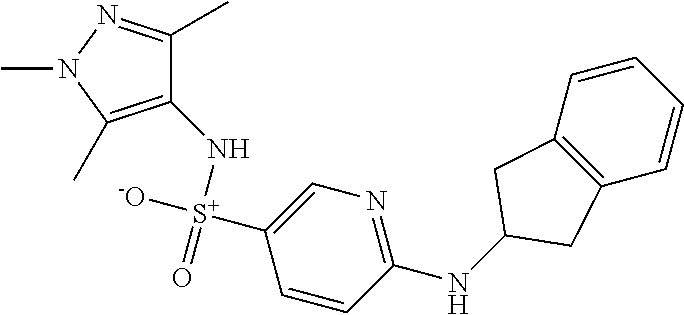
C1(N[S+](=O)([-O])C2=CN=C(NC3CC4=C(C=CC=C4)C3)C=C2)=C(C)N(C)N=C1C
